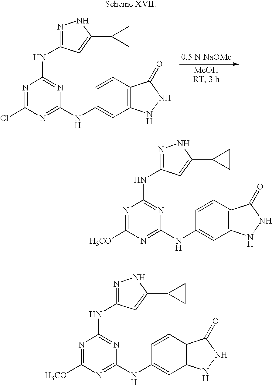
N1=C(Cl)N=C(NC2=CC3=C(C=C2)C(=O)NN3)N=C1NC1=NNC(C2CC2)=C1.N1=C([H3CO])N=C(NC2=CC3=C(C=C2)C(=O)NN3)N=C1NC1=NNC(C2CC2)=C1.N1=C([H3CO])N=C(NC2=CC3=C(C=C2)C(=O)NN3)N=C1NC1=NNC(C2CC2)=C1
